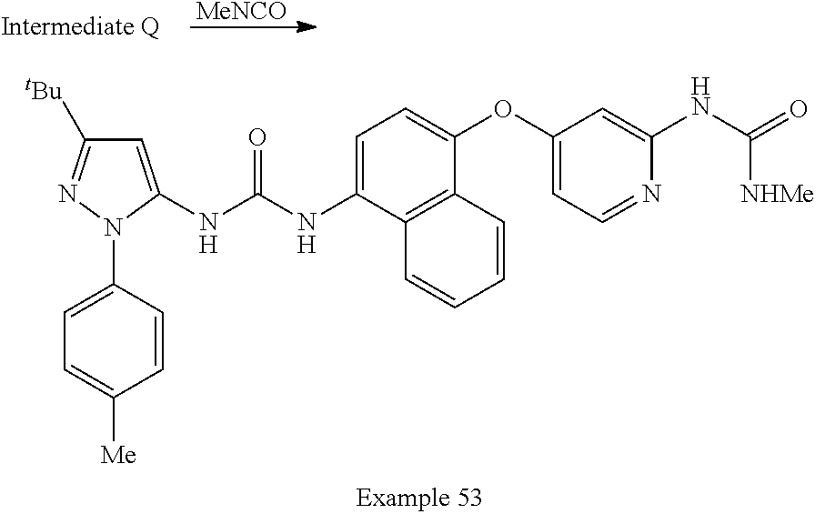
C1=C(N2C(NC(NC3=CC=C(OC4=CC=NC(NC([NHMe])=O)=C4)C4=C3C=CC=C4)=O)=CC([tBu])=N2)C=CC([Me])=C1.[MeNCO]
